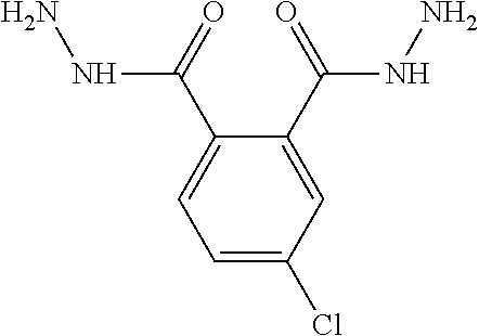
NNC(C1=CC=C(Cl)C=C1C(=O)NN)=O
